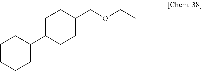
C1CCCC(C2CCC(COCC)CC2)C1
